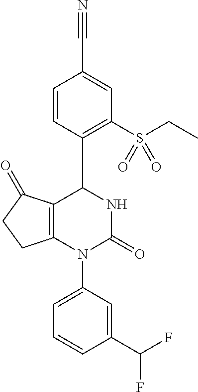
C1=CC(C2C3=C(N(C4=CC=CC(C(F)F)=C4)C(=O)N2)CCC3=O)=C(S(=O)(CC)=O)C=C1C#N
